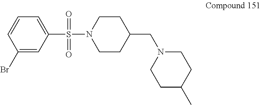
C1CN(S(C2=CC=CC(Br)=C2)(=O)=O)CCC1CN1CCC(C)CC1
